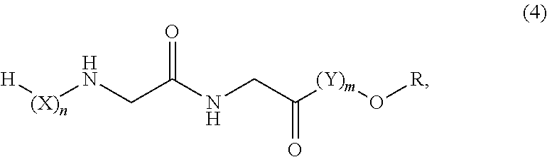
[H][(X)n]NCC(NCC([(Y)m]O[R])=O)=O
